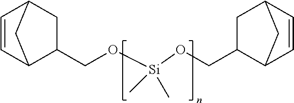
C1=CC2CC(CO[Si](OCC3C4C=CC(C3)C4)(C)C)C1C2
